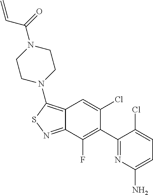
C12=NSC(N3CCN(C(=O)C=C)CC3)=C1C=C(Cl)C(C1=NC(N)=CC=C1Cl)=C2F
